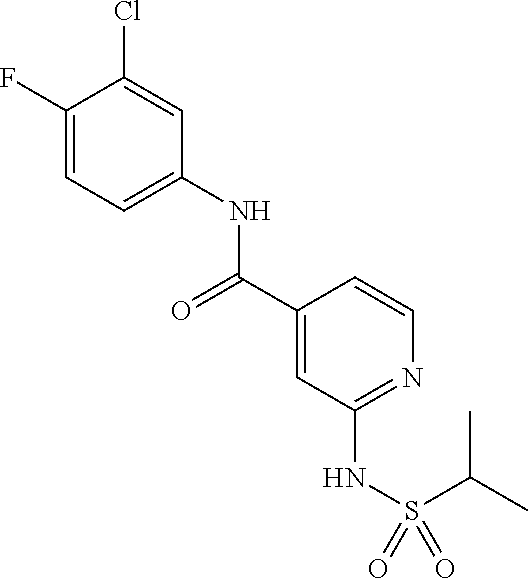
C1(F)=CC=C(NC(C2=CC(NS(=O)(=O)C(C)C)=NC=C2)=O)C=C1Cl
